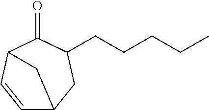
C1=CC2C(=O)C(CCCCC)CC1C2
